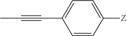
C1=CC([Z])=CC=C1C#CC
